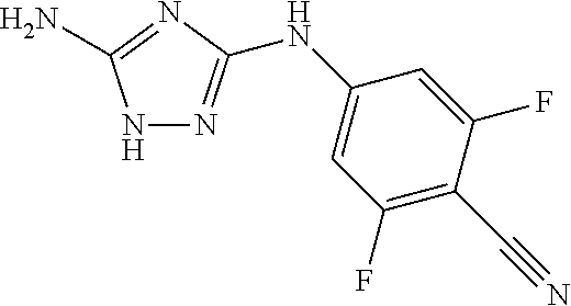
N1N=C(NC2=CC(F)=C(C#N)C(F)=C2)N=C1N
